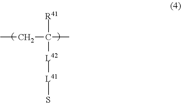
CCC([R41])(C)[L42][L41]S
